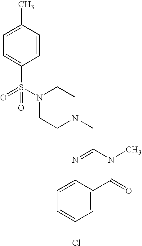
S(N1CCN(CC2=NC3=CC=C(Cl)C=C3C(=O)N2C)CC1)(=O)(C1=CC=C(C)C=C1)=O
